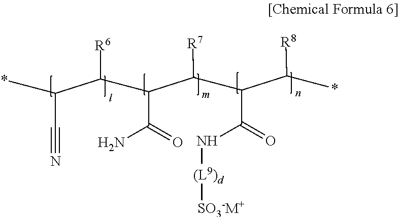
*C(C([R6])C(C(=O)N)C(C(C(=O)N[(L9)d][SO3-M+])C(*)[R8])[R7])C#N
